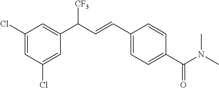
C1(Cl)=CC(Cl)=CC(C(C=CC2=CC=C(C(N(C)C)=O)C=C2)[CF3])=C1
